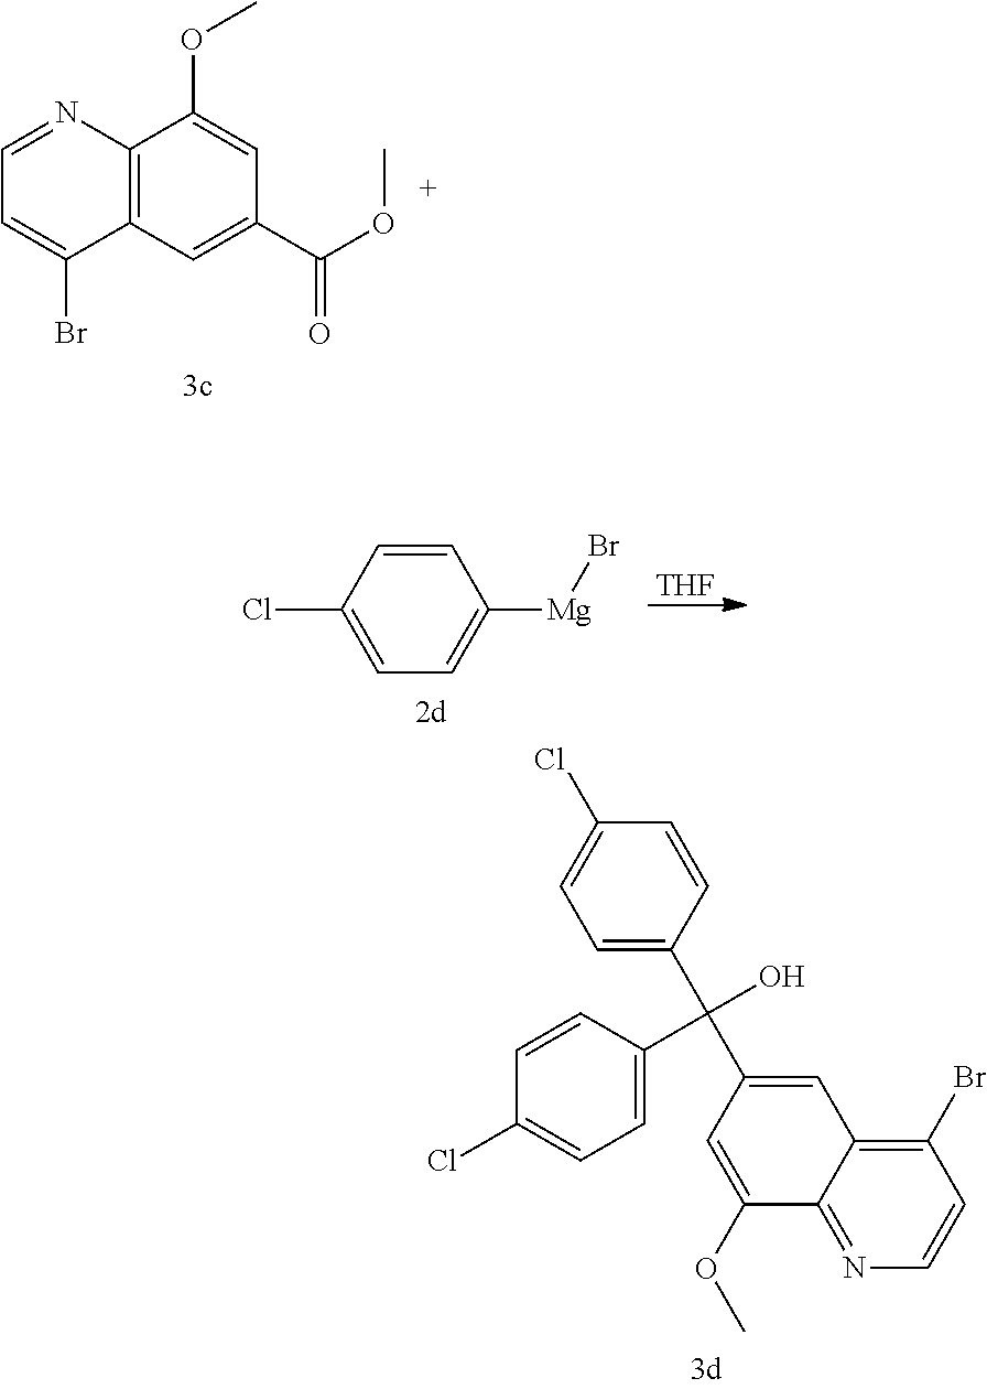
C12=C(C=C(C(=O)OC)C=C1OC)C(Br)=CC=N2.[THF].C1=CC(Cl)=CC=C1[Mg]Br.C1(Br)=C2C(=NC=C1)C(OC)=CC(C(C1=CC=C(Cl)C=C1)(O)C1=CC=C(Cl)C=C1)=C2
